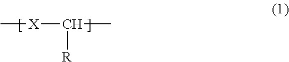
C[X]C([R])C
